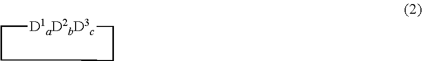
C1[D1aD2bD3c]CCC1
